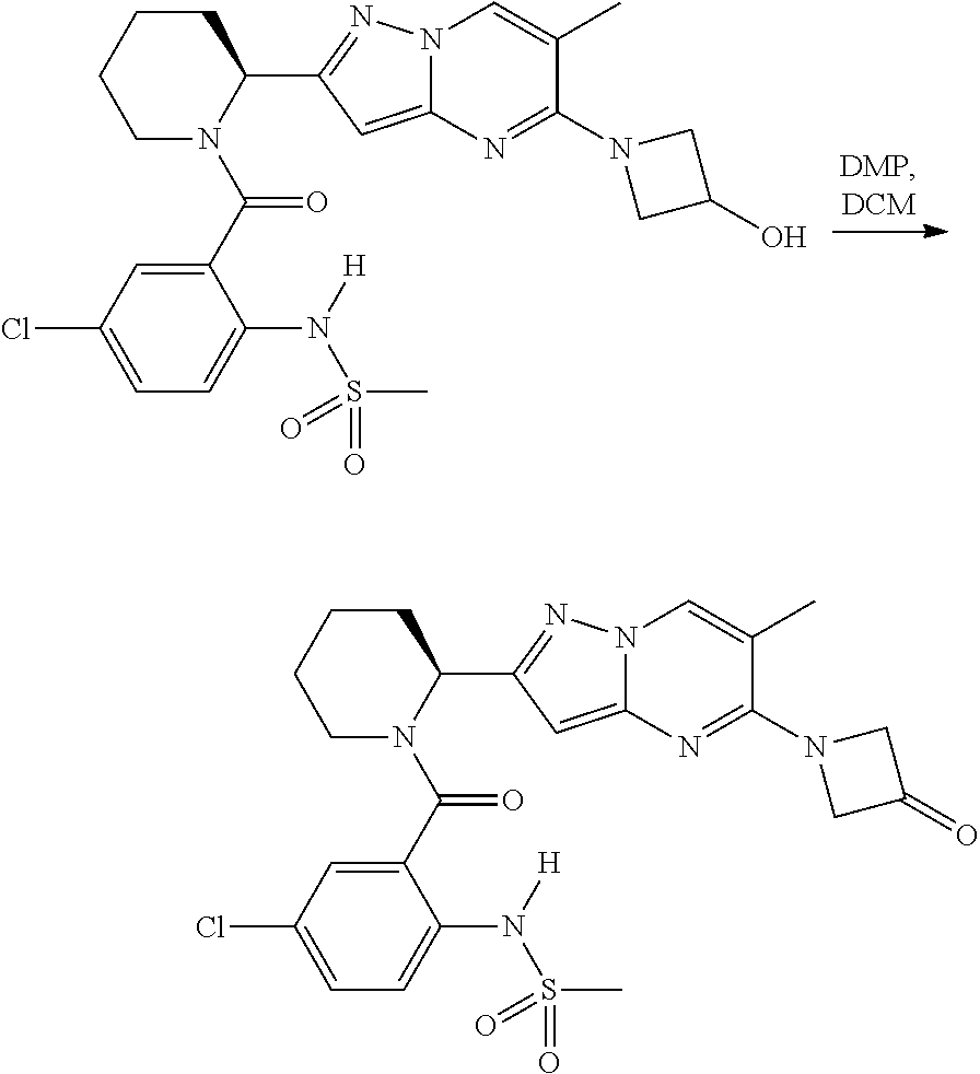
C1CCCN(C(C2=CC(Cl)=CC=C2N([H])S(C)(=O)=O)=O)C1C1=NN2C(=C1)N=C(N1CC(O)C1)C(C)=C2.C1CCCN(C(C2=CC(Cl)=CC=C2N([H])S(C)(=O)=O)=O)C1C1=NN2C(=C1)N=C(N1CC(=O)C1)C(C)=C2
